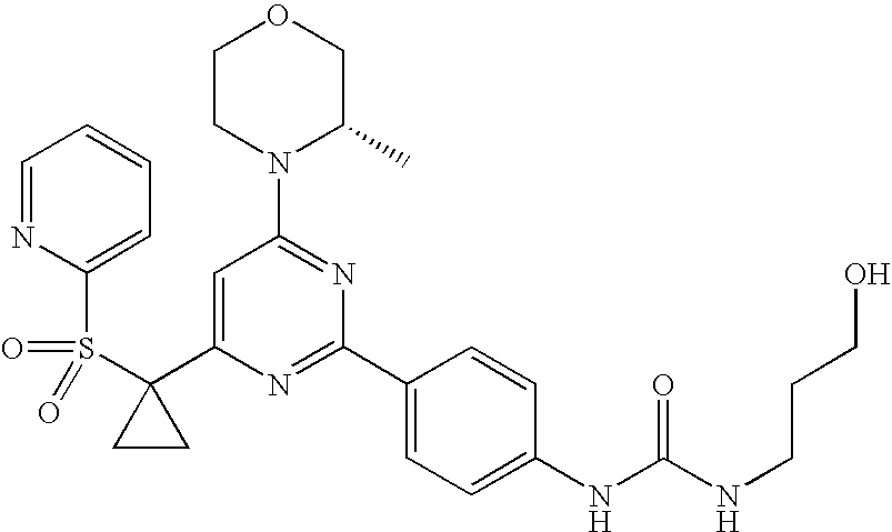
C1(C2=CC(N3C(C)COCC3)=NC(C3=CC=C(NC(=O)NCCCO)C=C3)=N2)(S(=O)(=O)C2=CC=CC=N2)CC1
